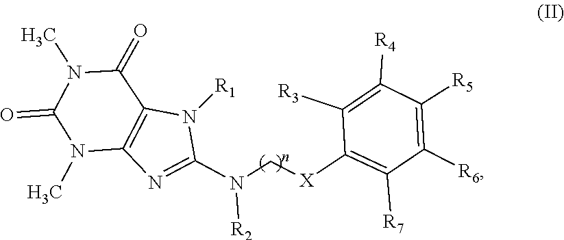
N([R2])(C1=NC2=C(C(=O)N(C)C(=O)N2C)N1[R1])C[X]C1=C([R7])C([R6])=C([R5])C([R4])=C1[R3]
